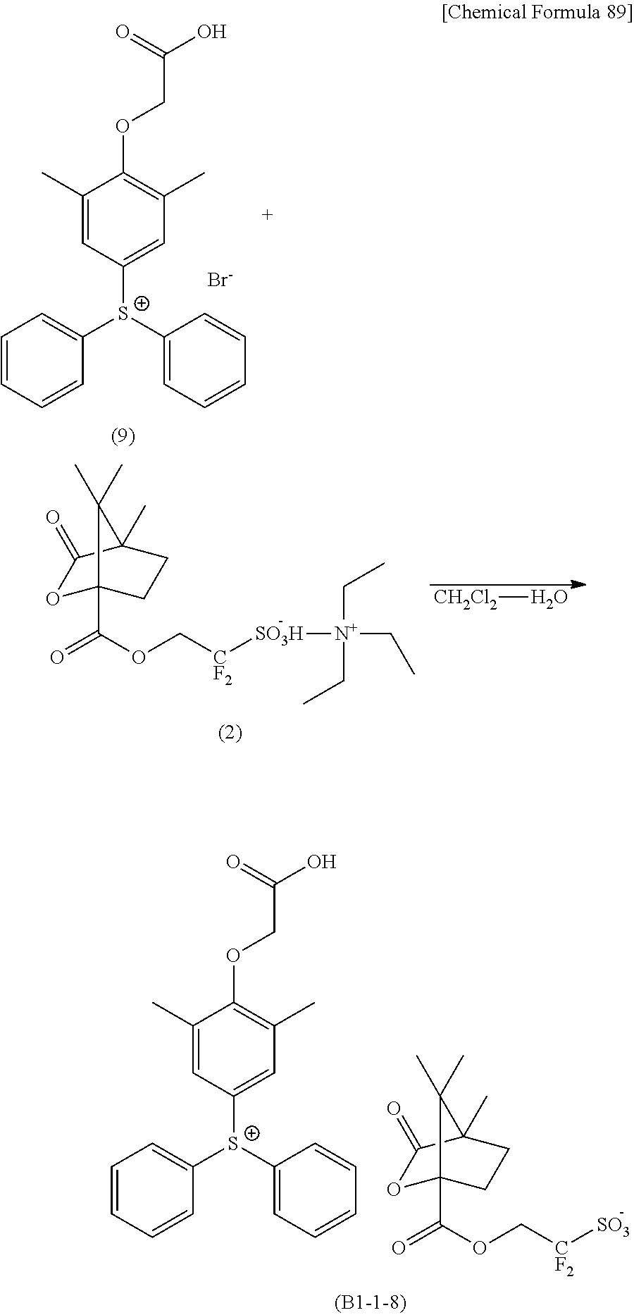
C1(C)=CC([S+](C2=CC=CC=C2)C2=CC=CC=C2)=CC(C)=C1OCC(O)=O.[Br-].O1C2(C(OC[CF2][SO3H][N+](CC)(CC)CC)=O)CCC(C)(C1=O)C2(C)C.[CH2Cl2]O.O1C2(C(OC[CF2][SO3])=O)CCC(C)(C1=O)C2(C)C.C1(C)=CC([S+](C2=CC=CC=C2)C2=CC=CC=C2)=CC(C)=C1OCC(O)=O
